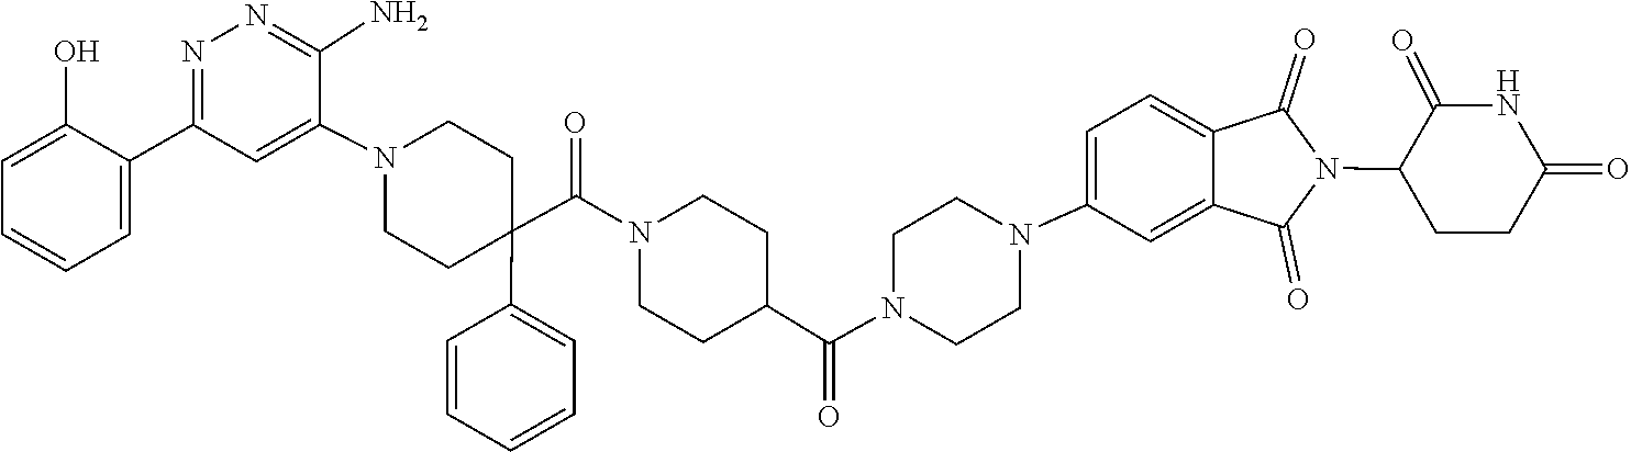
C1(C2=CC=CC=C2O)=NN=C(N)C(N2CCC(C3=CC=CC=C3)(C(=O)N3CCC(C(=O)N4CCN(C5=CC=C6C(=O)N(C7CCC(=O)NC7=O)C(=O)C6=C5)CC4)CC3)CC2)=C1
